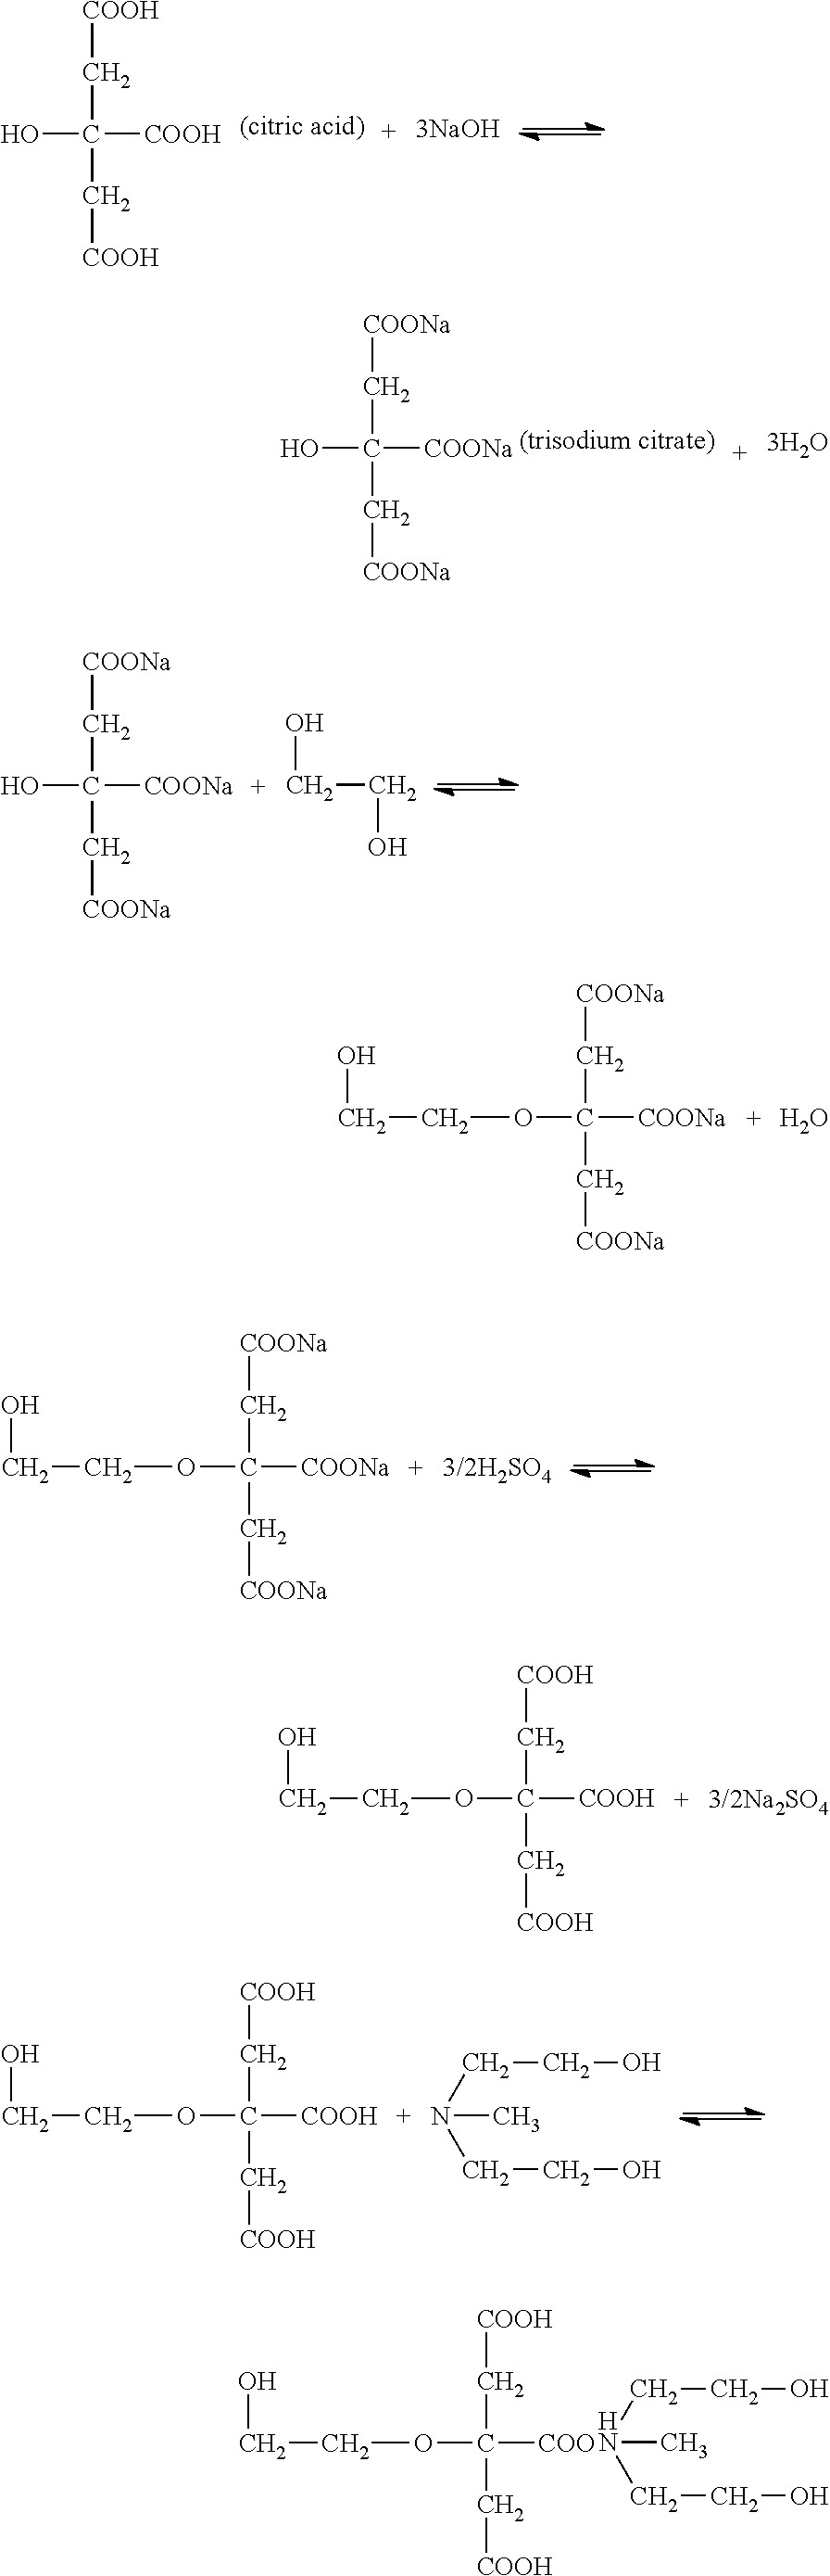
OC([COONa])(C[COONa])C[COONa].OC([COONa])(C[COONa])C[COONa].C(CO)O.O(C([COONa])(C[COONa])C[COONa])CCO.O.O(C([COONa])(C[COONa])C[COONa])CCO.O(C([COOH])(C[COOH])C[COOH])CCO.O(C([COOH])(C[COOH])C[COOH])CCO.N(C)(CCO)CCO.O(C(C[COOH])(C[COOH])[COO])CCO.CN(CCO)CCO.OC([COOH])(C[COOH])C[COOH]
